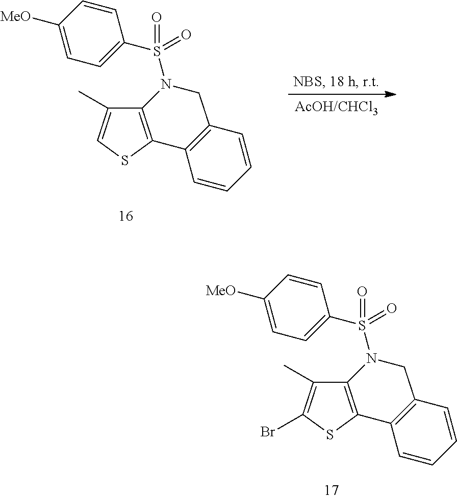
C12=C(SC=C1C)C1=C(CN2S(=O)(=O)C2=CC=C([MeO])C=C2)C=CC=C1.C12=C(SC(Br)=C1C)C1=C(CN2S(=O)(=O)C2=CC=C([MeO])C=C2)C=CC=C1
